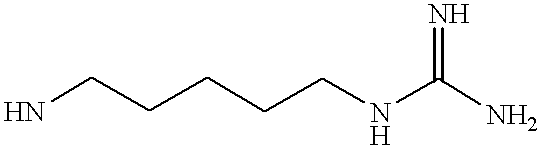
NCCCCCNC(N)=N
